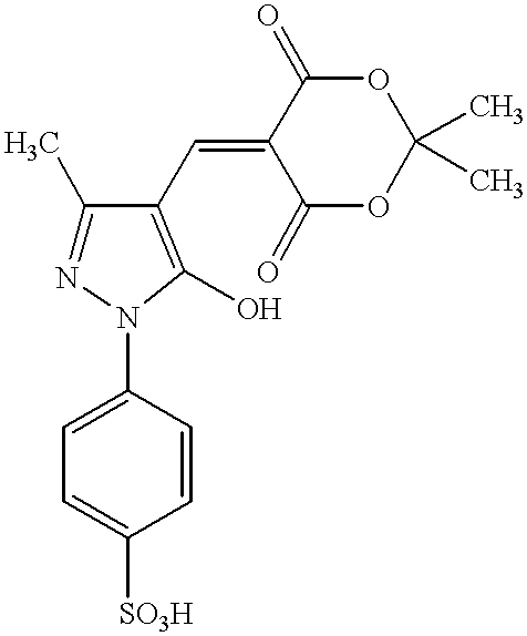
C1=C([SO3H])C=CC(N2N=C(C)C(C=C3C(=O)OC(C)(C)OC3=O)=C2O)=C1
